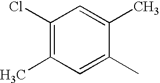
C1(Cl)=C(C)C=C(C)C(C)=C1
